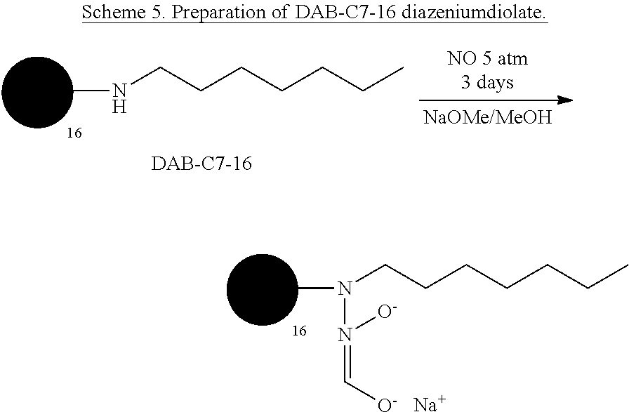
CNCCCCCCC.CN(CCCCCCC)N(=C[O-])[O-].[Na]
